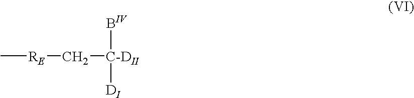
C[RE]C[C-DII](B)[DI]
